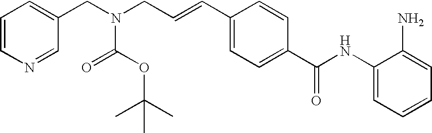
C(C=CC1=CC=C(C(NC2=CC=CC=C2N)=O)C=C1)N(CC1=CC=CN=C1)C(OC(C)(C)C)=O
